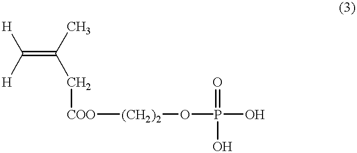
C(=C(C[COO][(CH2)2]OP(O)(O)=O)C)([H])[H]
